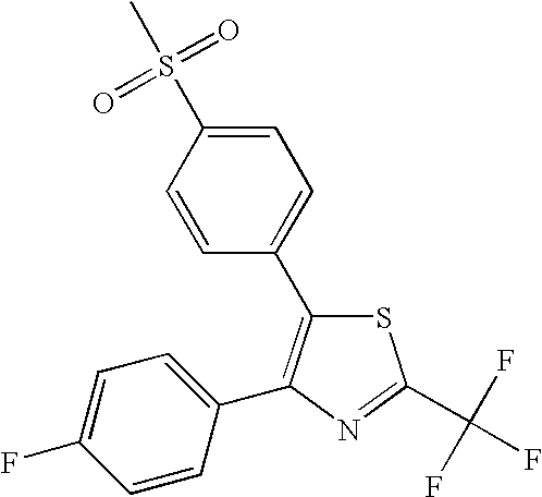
N1=C(C(F)(F)F)SC(C2=CC=C(S(C)(=O)=O)C=C2)=C1C1=CC=C(F)C=C1
